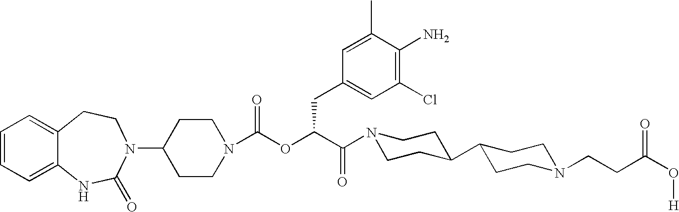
C1=CC=C2C(=C1)CCN(C1CCN(C(OC(C(N3CCC(C4CCN(CCC(O[H])=O)CC4)CC3)=O)CC3=CC(Cl)=C(N)C(C)=C3)=O)CC1)C(=O)N2
